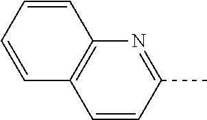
C1=CC(C)=NC2=C1C=CC=C2
